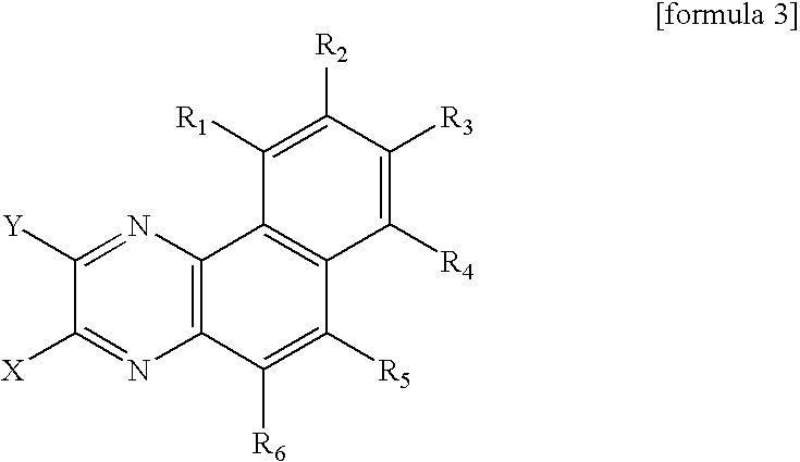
C12=C(N=C([Y])C([X])=N1)C1=C(C([R5])=C2[R6])C([R4])=C([R3])C([R2])=C1[R1]
